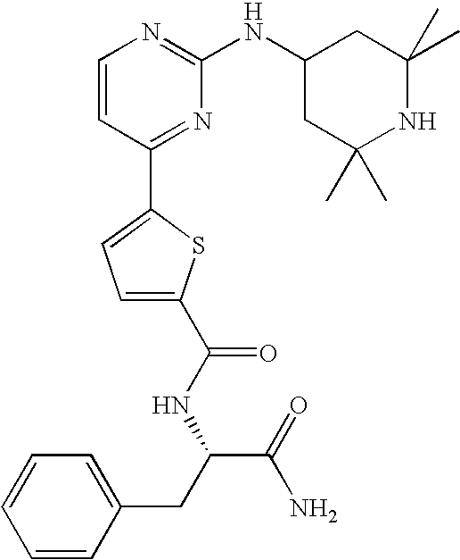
C1=CC(C2=CC=C(C(NC(CC3=CC=CC=C3)C(N)=O)=O)S2)=NC(NC2CC(C)(C)NC(C)(C)C2)=N1
